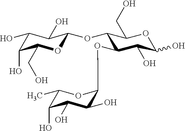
C1(OC2OC(CO)C(O)C(O)C2O)C(OC2C(O)C(O)C(O)C(C)O2)C(O)C(O)OC1CO
